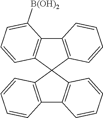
C12=C(C=CC=C1)C1(C3=C2C=CC=C3)C2=C(C3=C1C=CC=C3[B(OH)2])C=CC=C2
